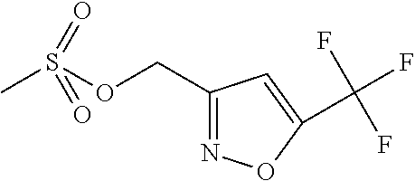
CS(OCC1=NOC(C(F)(F)F)=C1)(=O)=O
